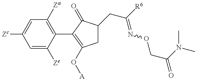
C1=C([Ze])C(C2=C(O[A])CC(CC([R6])=NOCC(=O)N(C)C)C2=O)=C([Za])C=C1[Zc]
